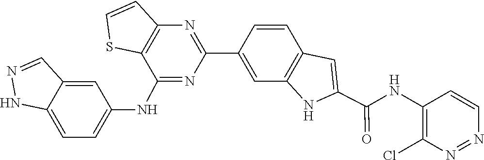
C1=CC2=C(C=C1C1=NC3=C(C(NC4=CC=C5C(=C4)C=NN5)=N1)SC=C3)NC(C(NC1=C(Cl)N=NC=C1)=O)=C2
